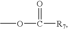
O(C([R7])=O)C
